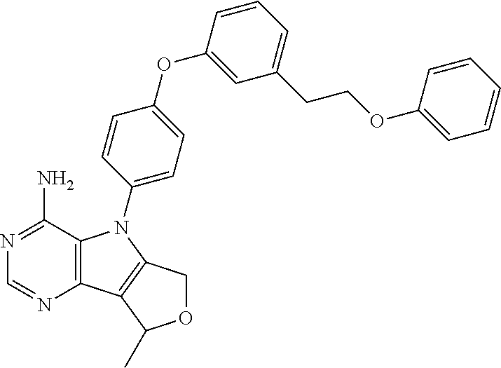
C12=C(C(N)=NC=N1)N(C1=CC=C(OC3=CC(CCOC4=CC=CC=C4)=CC=C3)C=C1)C1=C2C(C)OC1
